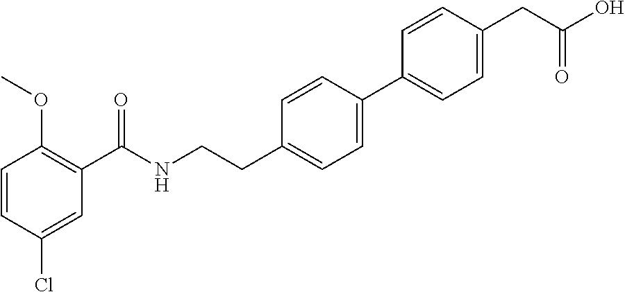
C1=CC(Cl)=CC(C(NCCC2=CC=C(C3=CC=C(CC(O)=O)C=C3)C=C2)=O)=C1OC
